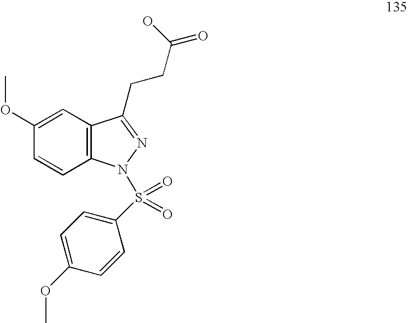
C1(OC)=CC2=C(C=C1)N(S(=O)(=O)C1=CC=C(OC)C=C1)N=C2CCC(=O)O
